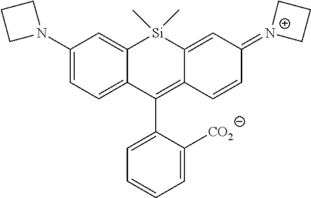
C1(N2CCC2)=CC=C2C(=C1)[Si](C)(C)C1=CC(=[N+]3CCC3)C=CC1=C2C1=CC=CC=C1[CO2]
